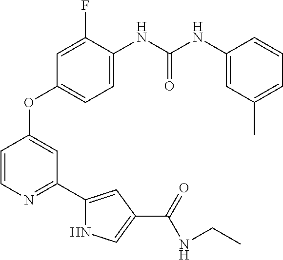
C1(OC2=CC(C3=CC(C(NCC)=O)=CN3)=NC=C2)=CC=C(NC(NC2=CC(C)=CC=C2)=O)C(F)=C1
